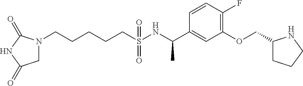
N1(CCCCCS(NC(C2=CC(OCC3CCCN3)=C(F)C=C2)C)(=O)=O)CC(=O)NC1=O
